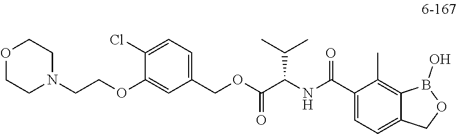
C1(C(NC(C(OCC2=CC=C(Cl)C(OCCN3CCOCC3)=C2)=O)C(C)C)=O)=CC=C2C(=C1C)B(O)OC2
